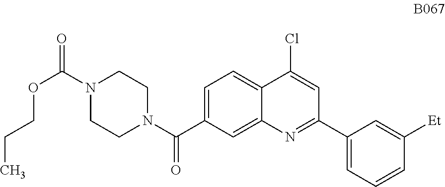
C1=C(C(N2CCN(C(=O)OCCC)CC2)=O)C=C2C(=C1)C(Cl)=CC(C1=CC=CC([Et])=C1)=N2
